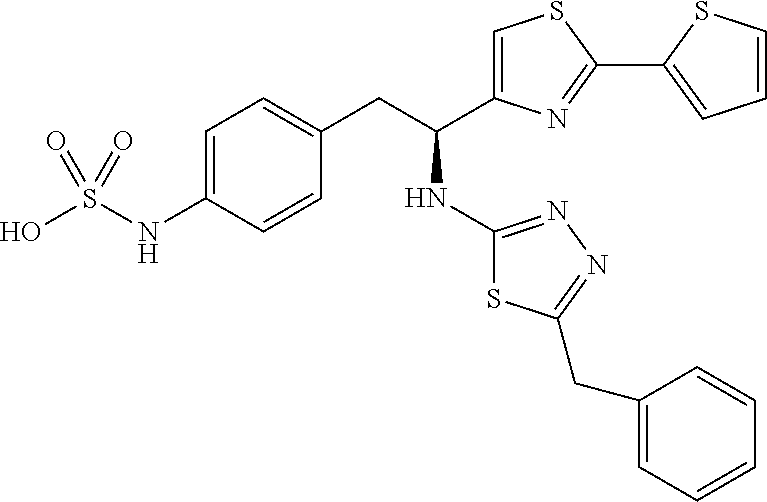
OS(=O)(NC1=CC=C(CC(NC2=NN=C(CC3=CC=CC=C3)S2)C2=CSC(C3=CC=CS3)=N2)C=C1)=O
